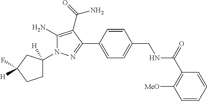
C1=C(C2=NN(C3([H])CCC(F)([H])C3)C(N)=C2C(=O)N)C=CC(CNC(C2=C([MeO])C=CC=C2)=O)=C1
